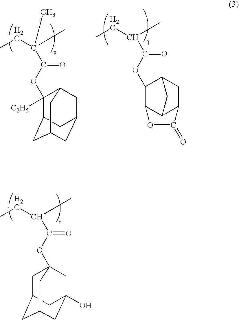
C1C2CC3CC(O)(CC1(OC(C(C)CC)=O)C3)C2.C1([C2H5])(OC(C(C)(C)CC)=O)C2CC3CC(CC1C3)C2.C12C3C(CC(C1OC(C(C)CC)=O)C3)C(=O)O2
